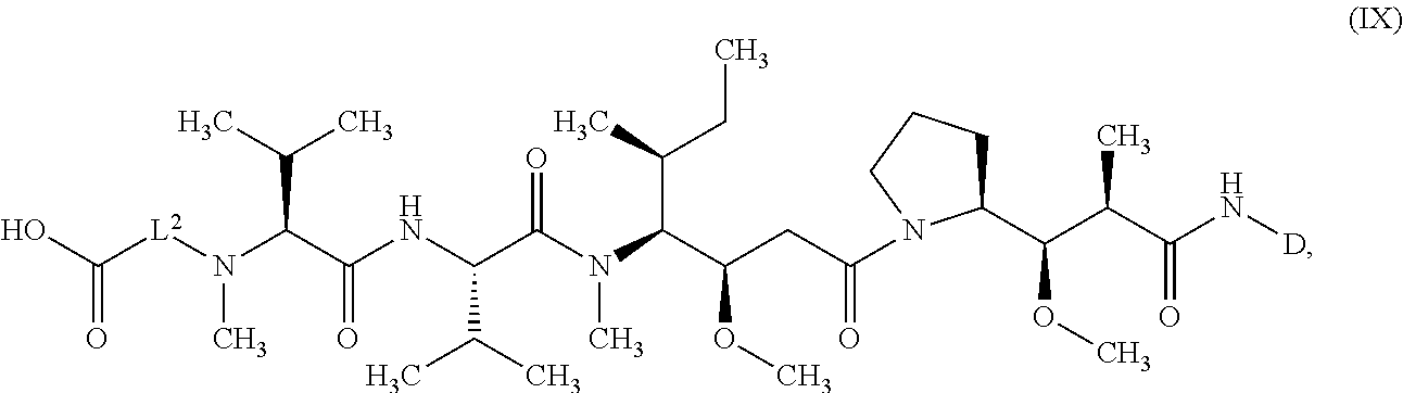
N(C)(C(C(NC(C(N(C)C(C(CC(=O)N1C(C(C(C(N[D])=O)C)OC)CCC1)OC)C(CC)C)=O)C(C)C)=O)C(C)C)[L2]C(O)=O
